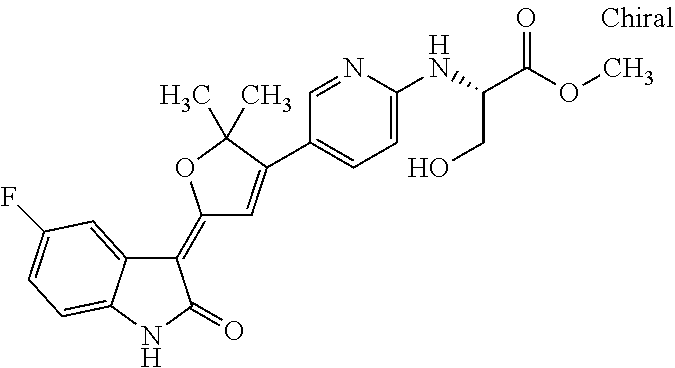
C1(=C2C=C(C3=CC=C(NC(C(OC)=O)CO)N=C3)C(C)(C)O2)C2=CC(F)=CC=C2NC1=O
